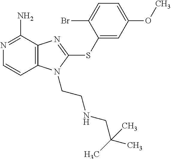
N1=C(N)C2=C(C=C1)N(CCNCC(C)(C)C)C(SC1=CC(OC)=CC=C1Br)=N2
